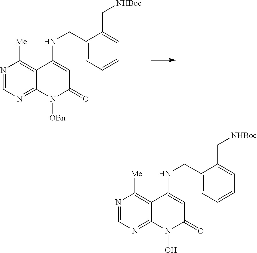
N1=CN=C2C(=C1[Me])C(NCC1=CC=CC=C1C[NHBoc])=CC(=O)N2[OBn].N1=CN=C2C(=C1[Me])C(NCC1=CC=CC=C1C[NHBoc])=CC(=O)N2O
